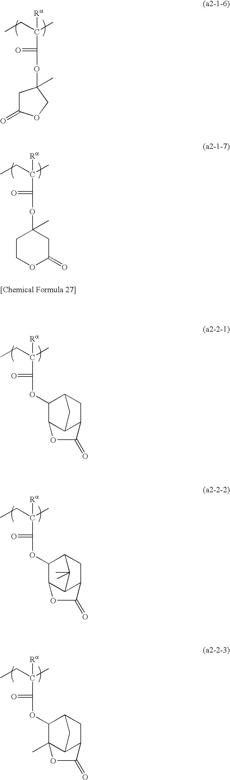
C([Ra])(CC)(C)C(=O)OC1C2C3C(CC1C3)C(=O)O2.C([Ra])(CC)(C)C(=O)OC1C2C3C(CC1C3(C)C)C(=O)O2.C([Ra])(CC)(C)C(=O)OC1C2(C)C3C(CC1C3)C(=O)O2.C([Ra])(CC)(C)C(=O)OC1(C)CC(=O)OC1.C([Ra])(CC)(C)C(=O)OC1(C)CCOC(=O)C1
